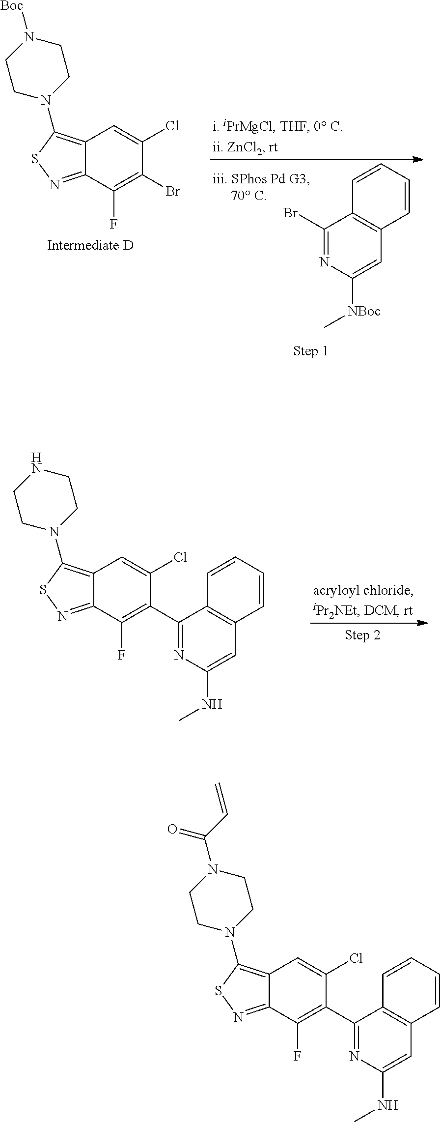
C1(Br)=NC([NBoc]C)=CC2=C1C=CC=C2.C12=C(N3CCN([Boc])CC3)SN=C1C(F)=C(Br)C(Cl)=C2.C12=C(N3CCNCC3)SN=C1C(F)=C(C1=NC(NC)=CC3=C1C=CC=C3)C(Cl)=C2.C12=C(N3CCN(C(C=C)=O)CC3)SN=C1C(F)=C(C1=NC(NC)=CC3=C1C=CC=C3)C(Cl)=C2
